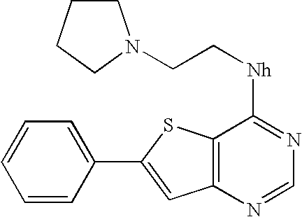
C1=C(C2=CC3=C(S2)C([Nh]CCN2CCCC2)=NC=N3)C=CC=C1
